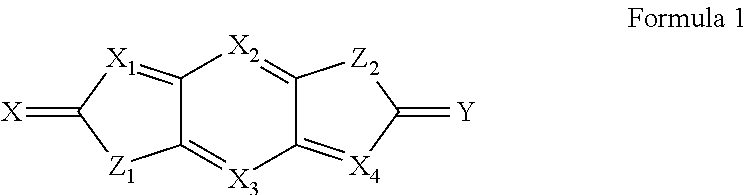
C12=[X1]C(=[X])[Z1]C1=[X3]C1=[X4]C(=[Y])[Z2]C1=[X2]2
